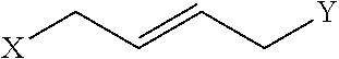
[X]CC=CC[Y]
